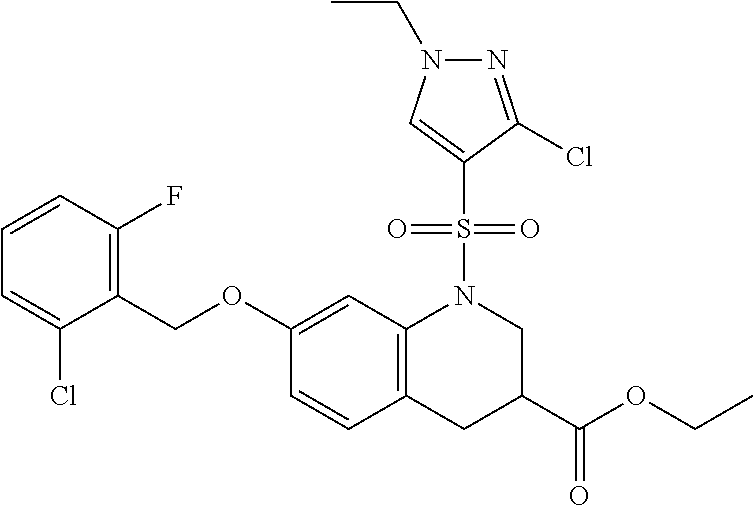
C1(COC2=CC3=C(C=C2)CC(C(OCC)=O)CN3S(=O)(=O)C2=CN(CC)N=C2Cl)=C(F)C=CC=C1Cl
